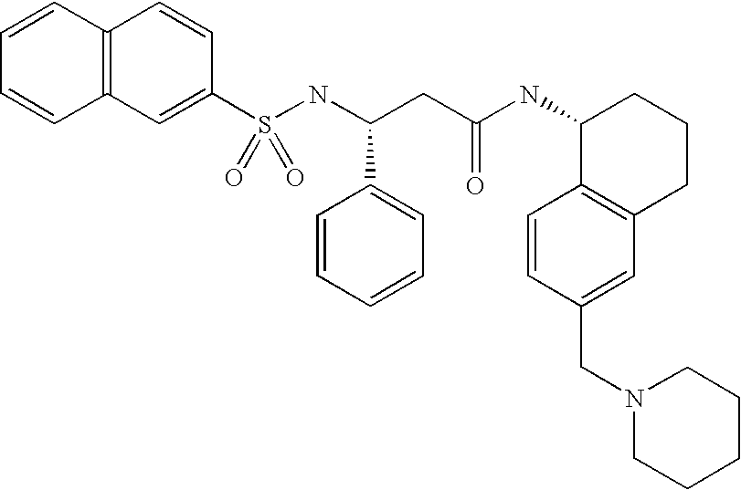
C12=C(C=C(S(NC(CC(NC3C4=C(CCC3)C=C(CN3CCCCC3)C=C4)=O)C3=CC=CC=C3)(=O)=O)C=C1)C=CC=C2
